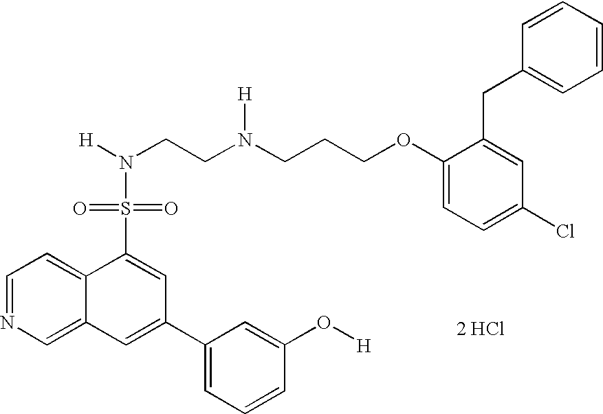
C1=NC=C2C(=C1)C(S(=O)(=O)N([H])CCN(CCCOC1=CC=C(Cl)C=C1CC1=CC=CC=C1)[H])=CC(C1=CC=CC(O[H])=C1)=C2.[2 HCl]
